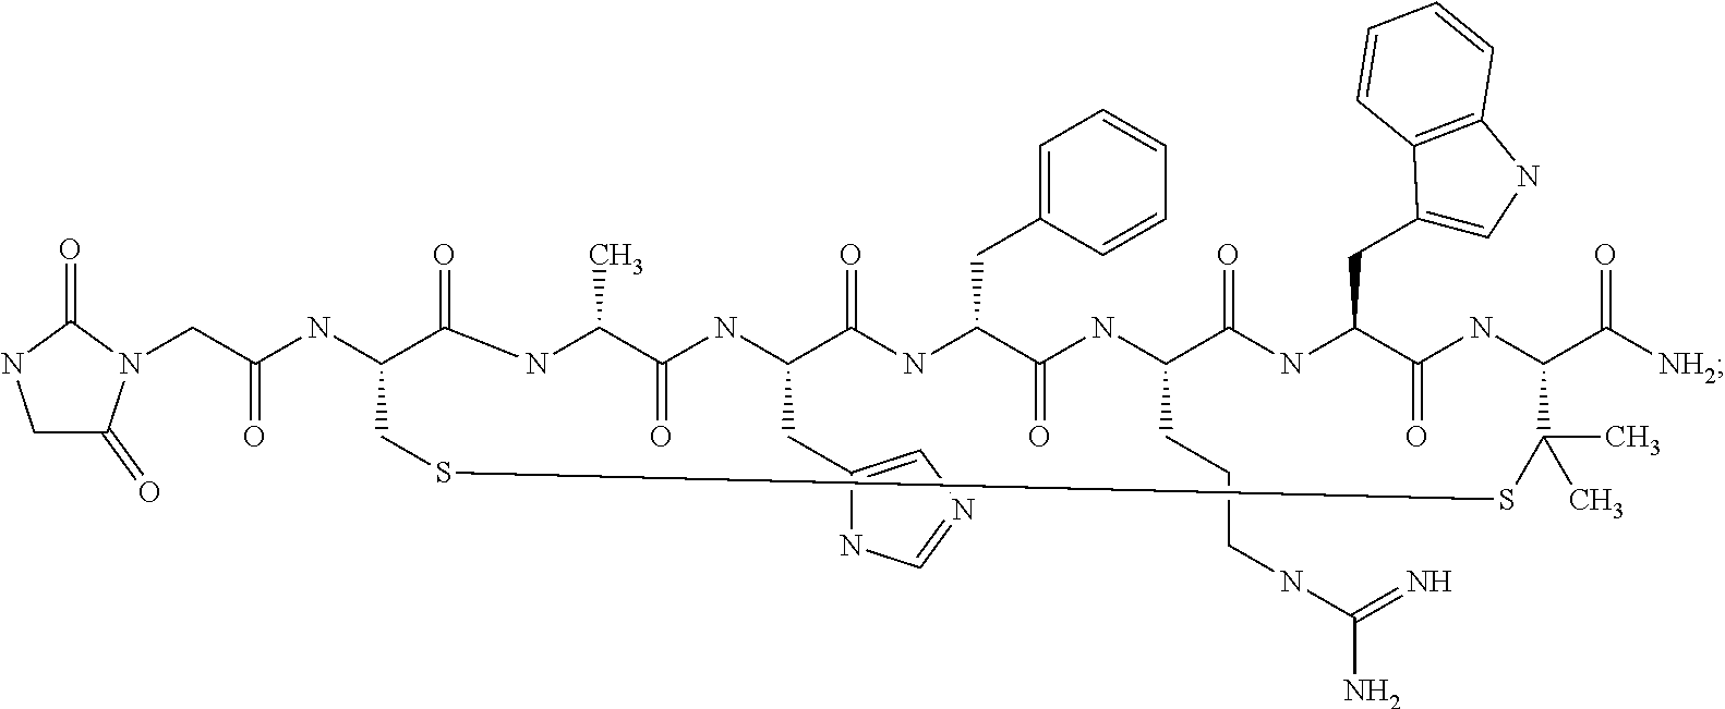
C1C(=O)N(CC(NC2C(=O)NC(C)C(=O)NC(CC3=CN=CN3)C(=O)NC(CC3=CC=CC=C3)C(=O)NC(CCCNC(=N)N)C(=O)NC(CC3=CNC4=C3C=CC=C4)C(=O)NC(C([NH2])=O)C(C)(C)SSC2)=O)C(=O)N1
